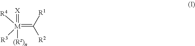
[M](=C([R1])[R2])(=[X])([(Rz)n])([R4])[R3]
